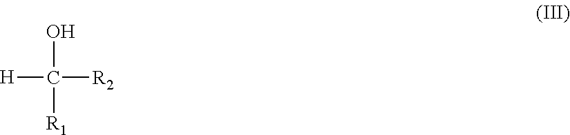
[H]C(O)([R1])[R2]
